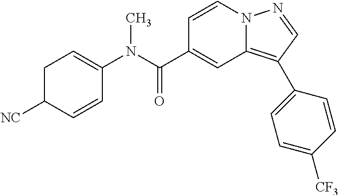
C1=CN2C(=C(C3=CC=C([CF3])C=C3)C=N2)C=C1C(N(C1=CCC([NC])C=C1)C)=O
